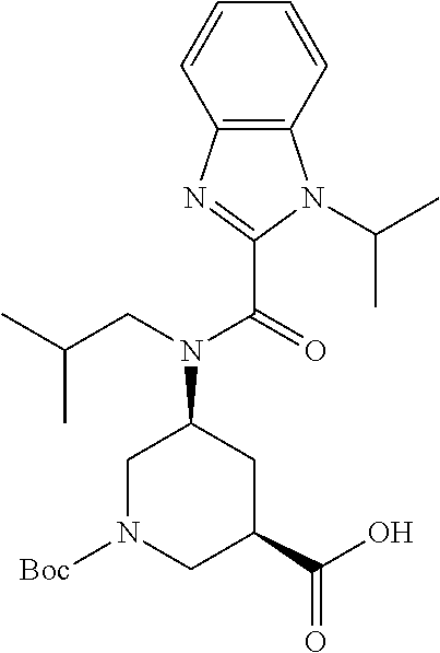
C12=C(C=CC=C1)N(C(C)C)C(C(N(CC(C)C)C1CN([Boc])CC(C(O)=O)C1)=O)=N2
